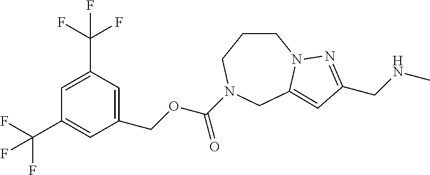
C1CCN(C(OCC2=CC(C(F)(F)F)=CC(C(F)(F)F)=C2)=O)CC2=CC(CNC)=NN12
